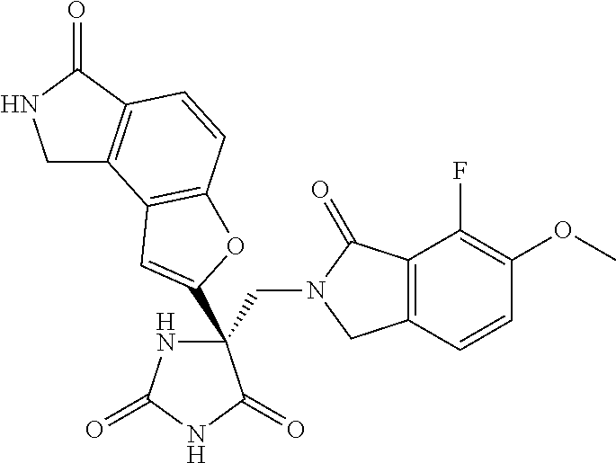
C(C1(C2=CC3=C(C=CC4=C3CNC4=O)O2)NC(=O)NC1=O)N1CC2=C(C1=O)C(F)=C(OC)C=C2
